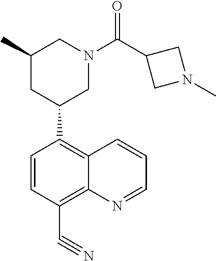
C1=CC(C#N)=C2C(=C1C1CN(C(C3CN(C)C3)=O)CC(C)C1)C=CC=N2
